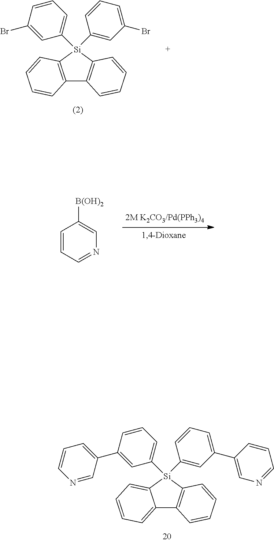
C12=CC=CC=C1[Si](C1=CC=CC(C3=CC=CN=C3)=C1)(C1=CC(C3=CN=CC=C3)=CC=C1)C1=C2C=CC=C1.C12=C([Si](C3=CC=CC(Br)=C3)(C3=CC(Br)=CC=C3)C3=C1C=CC=C3)C=CC=C2.C1=CC=NC=C1[B(OH)2]
